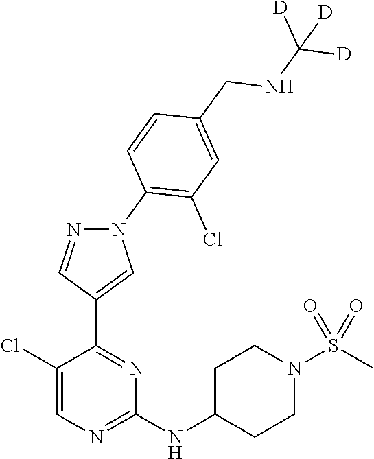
C1(NC2CCN(S(C)(=O)=O)CC2)=NC=C(Cl)C(C2=CN(C3=C(Cl)C=C(CNC([D])([D])[D])C=C3)N=C2)=N1
